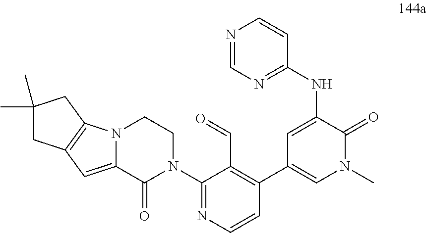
N1=CN=C(NC2=CC(C3=C(C=O)C(N4CCN5C(=CC6=C5CC(C)(C)C6)C4=O)=NC=C3)=CN(C)C2=O)C=C1
